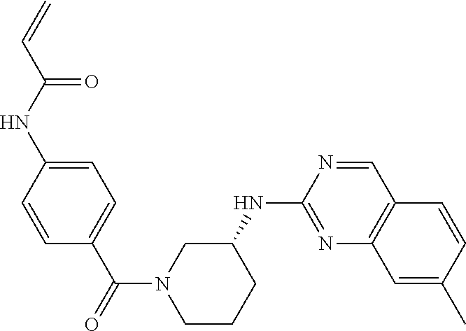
C1(NC2CCCN(C(C3=CC=C(NC(C=C)=O)C=C3)=O)C2)=NC2=C(C=N1)C=CC(C)=C2
